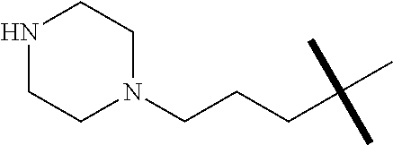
C1N(CCCC(C)(C)C)CCNC1
